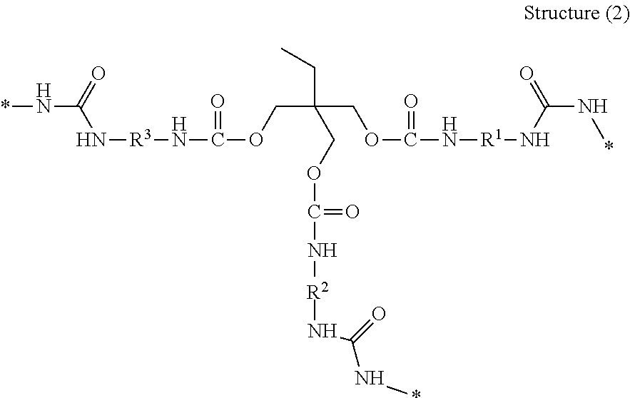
*NC(N[R3]NC(=O)OCC(CC)(COC(N[R1]NC(=O)N*)=O)COC(=O)N[R2]NC(=O)N*)=O
